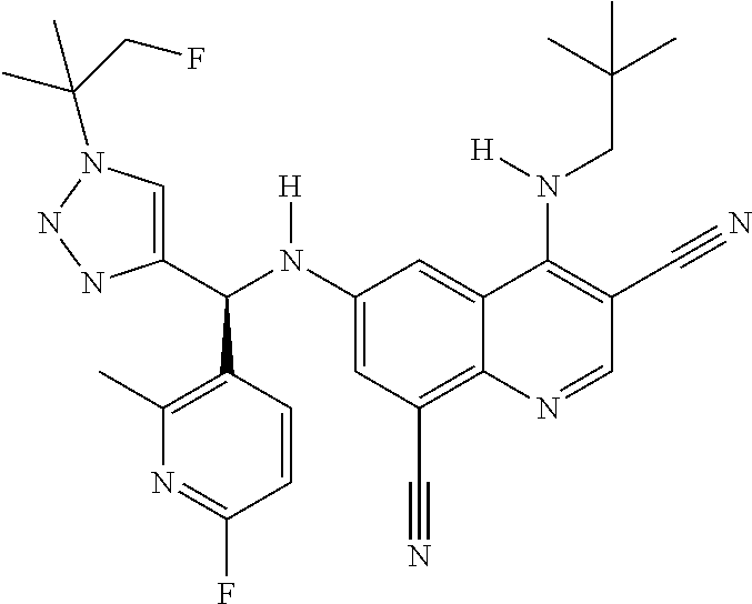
C1(N(C(C2=CN(C(CF)(C)C)NN2)C2=C(C)N=C(F)C=C2)[H])=CC(C#N)=C2C(=C1)C(N(CC(C)(C)C)[H])=C(C#N)C=N2
